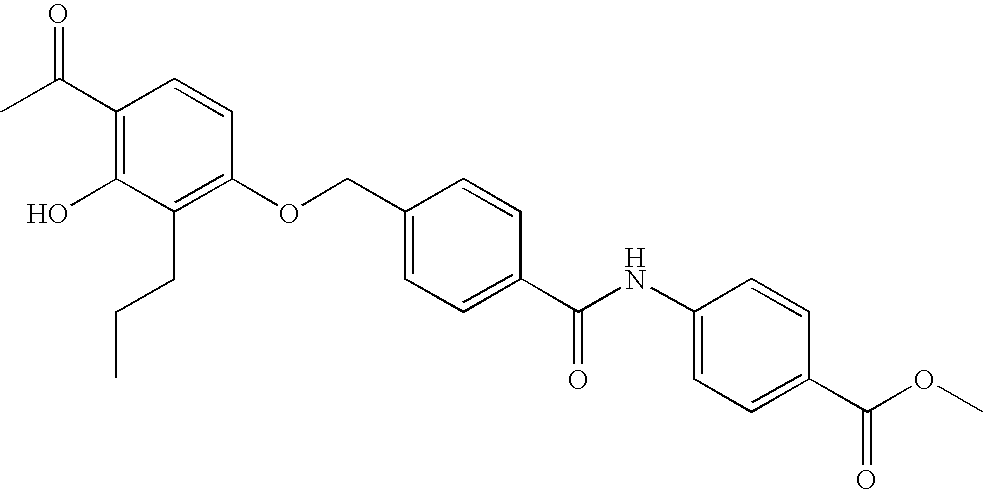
C1(C(C)=O)=C(O)C(CCC)=C(OCC2=CC=C(C(NC3=CC=C(C(OC)=O)C=C3)=O)C=C2)C=C1
